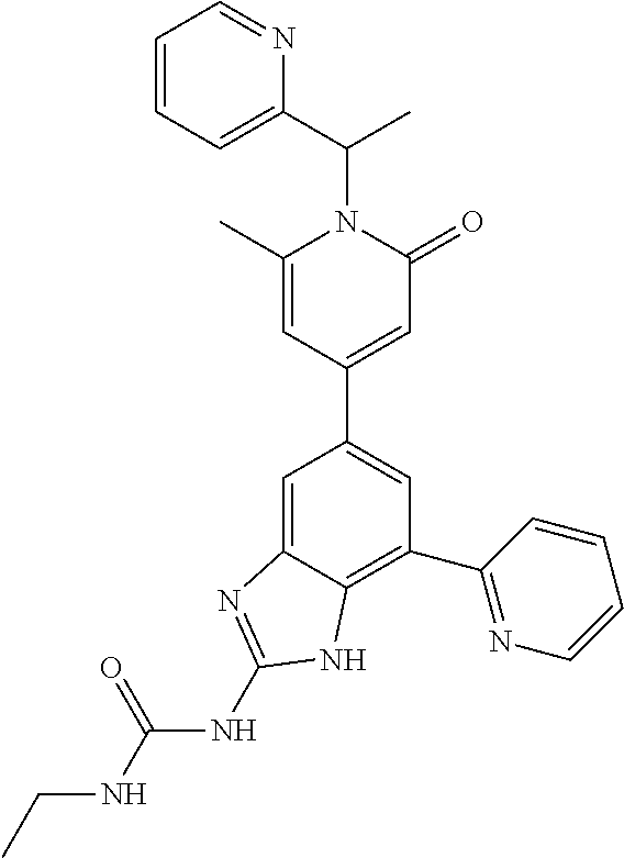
C1=C2C(=C(C3=NC=CC=C3)C=C1C1=CC(=O)N(C(C)C3=CC=CC=N3)C(C)=C1)NC(NC(=O)NCC)=N2
